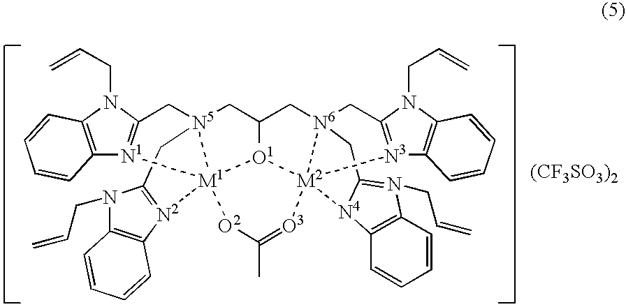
C12=C(N(CC=C)C3=[N1]1[M1]145[N5](C3)(CC3C[N6]67CC8=[N3](C9=C(N8CC=C)C=CC=C9)[M2]6([O1]31)([N4]1C3=C(C=CC=C3)N(CC=C)=C1C7)[O3]=C(C)[O2]4)CC1=[N2]5C3=C(N1CC=C)C=CC=C3)C=CC=C2.[(CF3SO3)2]
